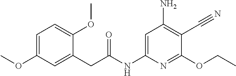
C1=C(OC)C=C(CC(NC2=CC(N)=C(C#N)C(OCC)=N2)=O)C(OC)=C1
